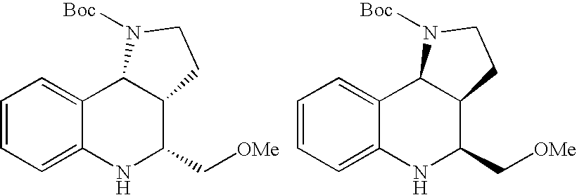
C12=CC=CC=C1C1C(C(C[OMe])N2)CCN1[Boc].C12=CC=CC=C1C1C(C(C[OMe])N2)CCN1[Boc]
